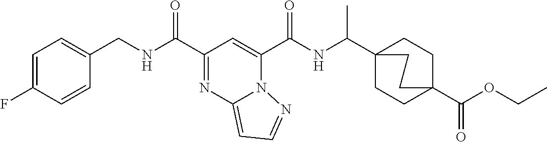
C1=C(F)C=CC(CNC(C2=NC3=CC=NN3C(C(NC(C34CCC(C(OCC)=O)(CC3)CC4)C)=O)=C2)=O)=C1
